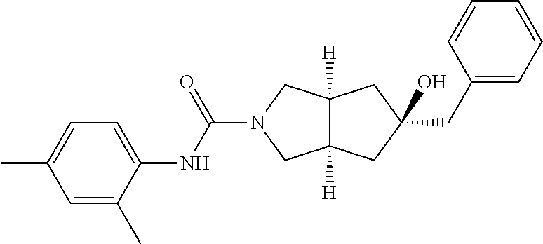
C12([H])C([H])(CC(O)(CC3=CC=CC=C3)C1)CN(C(=O)NC1=CC=C(C)C=C1C)C2
